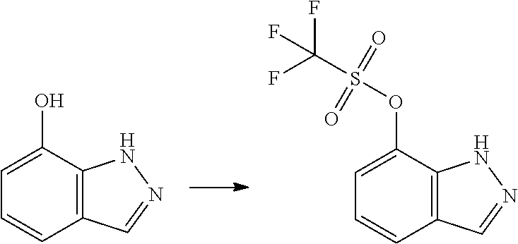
C12=C(C(O)=CC=C1)NN=C2.C12=C(C(OS(C(F)(F)F)(=O)=O)=CC=C1)NN=C2
